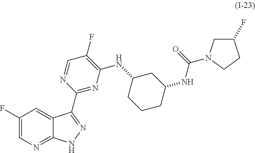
C1(F)=CN=C2C(=C1)C(C1=NC(NC3CCCC(NC(=O)N4CC(F)CC4)C3)=C(F)C=N1)=NN2
